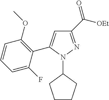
C1CCC(N2C(C3=C(OC)C=CC=C3F)=CC(C([OEt])=O)=N2)C1
